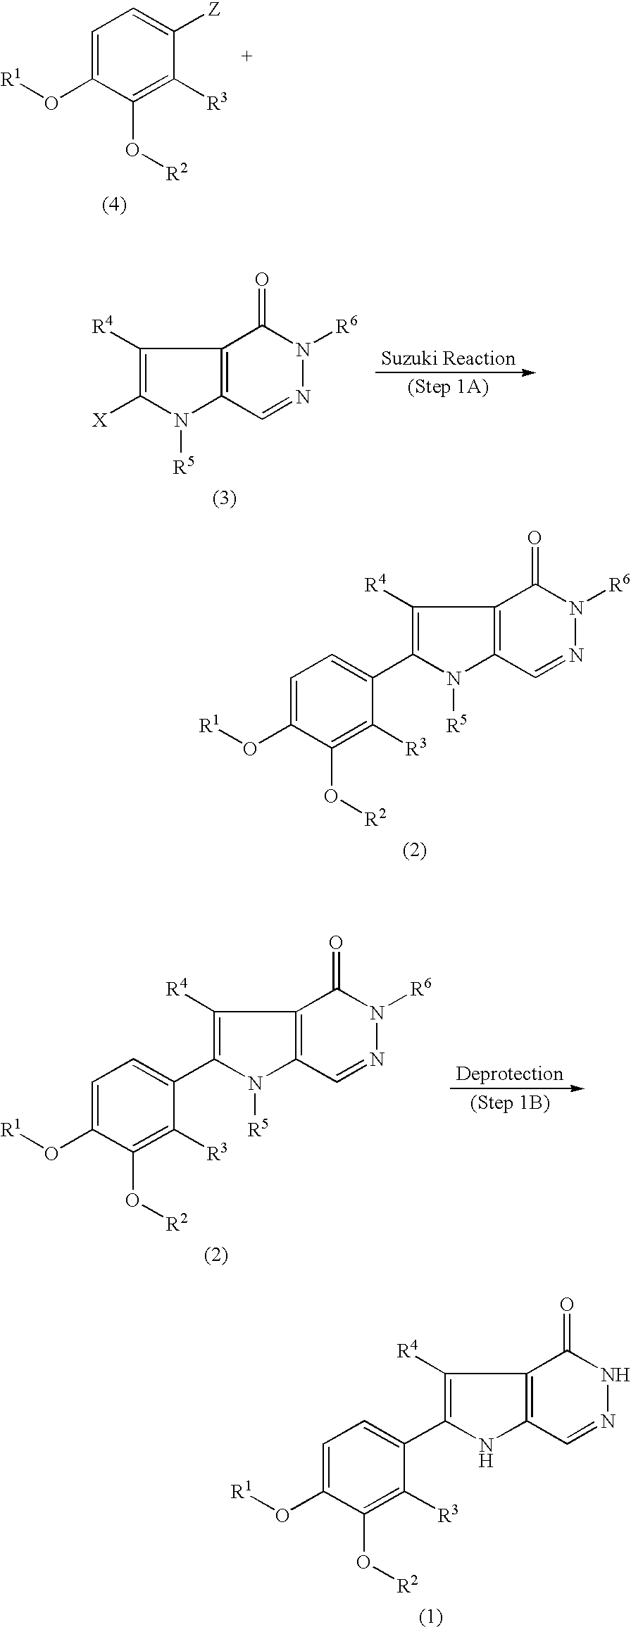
C1=C(O[R1])C(O[R2])=C([R3])C([Z])=C1.C1([R4])=C([X])N([R5])C2=C1C(=O)N([R6])N=C2.C1([R4])=C(C2=CC=C(O[R1])C(O[R2])=C2[R3])N([R5])C2=C1C(=O)N([R6])N=C2.C1([R4])=C(C2=CC=C(O[R1])C(O[R2])=C2[R3])N([R5])C2=C1C(=O)N([R6])N=C2.C1([R4])=C(C2=CC=C(O[R1])C(O[R2])=C2[R3])NC2=C1C(=O)NN=C2
